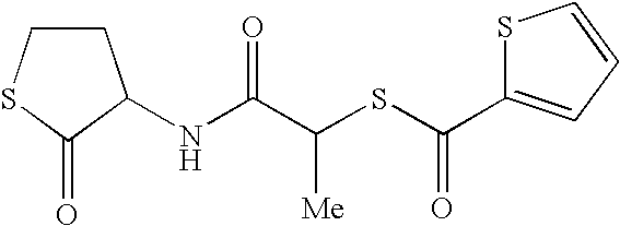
C(SC(C1=CC=CS1)=O)([Me])C(=O)NC1CCSC1=O
